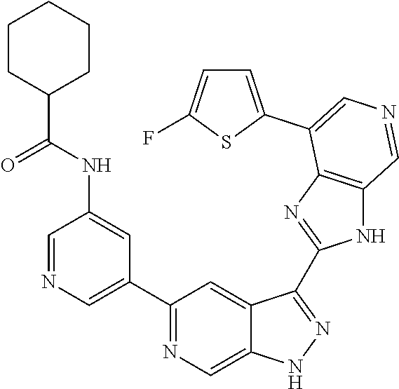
C1(C2=CN=CC(NC(=O)C3CCCCC3)=C2)=NC=C2C(=C1)C(C1=NC3=C(N1)C=NC=C3C1=CC=C(F)S1)=NN2
